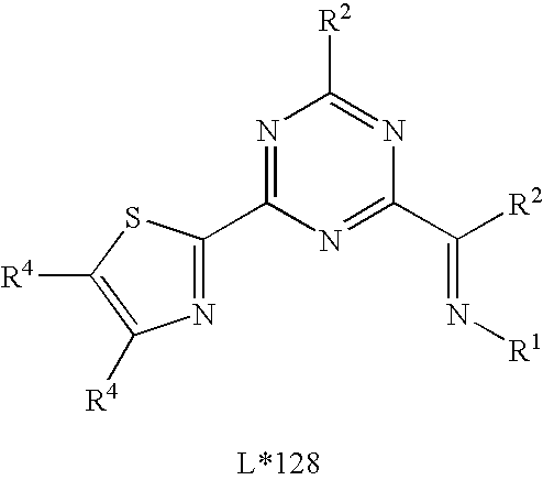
N1=C(C2=NC([R4])=C([R4])S2)N=C(C([R2])=N[R1])N=C1[R2]
